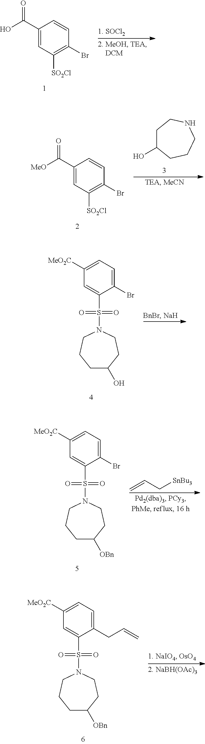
C1(C(=O)O)=CC([SO2Cl])=C(Br)C=C1.C1(C(=O)[MeO])=CC([SO2Cl])=C(Br)C=C1.C1C(O)CCCNC1.C1([MeO2C])=CC=C(Br)C(S(=O)(=O)N2CCCC(O)CC2)=C1.C=CC[SnBu3].C1([MeO2C])=CC=C(Br)C(S(=O)(=O)N2CCCC([OBn])CC2)=C1.C1([MeO2C])=CC=C(CC=C)C(S(=O)(=O)N2CCCC([OBn])CC2)=C1
